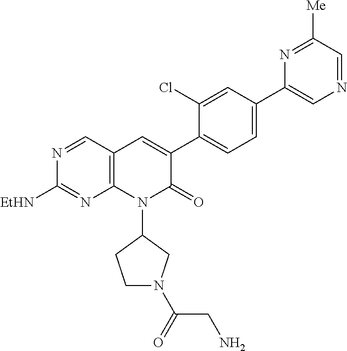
C12=C(C=NC([EtHN])=N1)C=C(C1=CC=C(C3=CN=CC([Me])=N3)C=C1Cl)C(=O)N2C1CCN(C(CN)=O)C1
